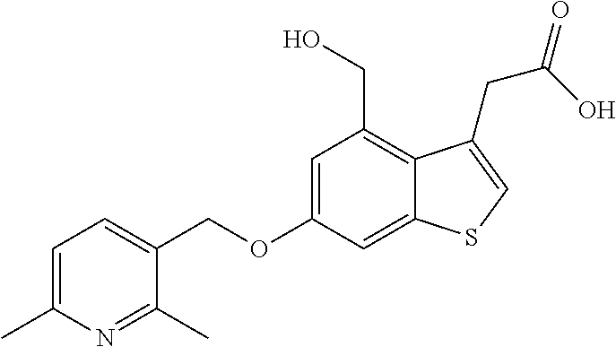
C(OC1=CC(CO)=C2C(=C1)SC=C2CC(=O)O)C1=CC=C(C)N=C1C
